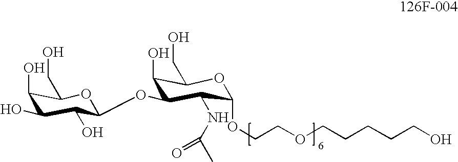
C1(CO)C(O)C(OC2C(O)C(O)C(O)C(CO)O2)C(NC(C)=O)C(OCCOCCCCCO)O1
